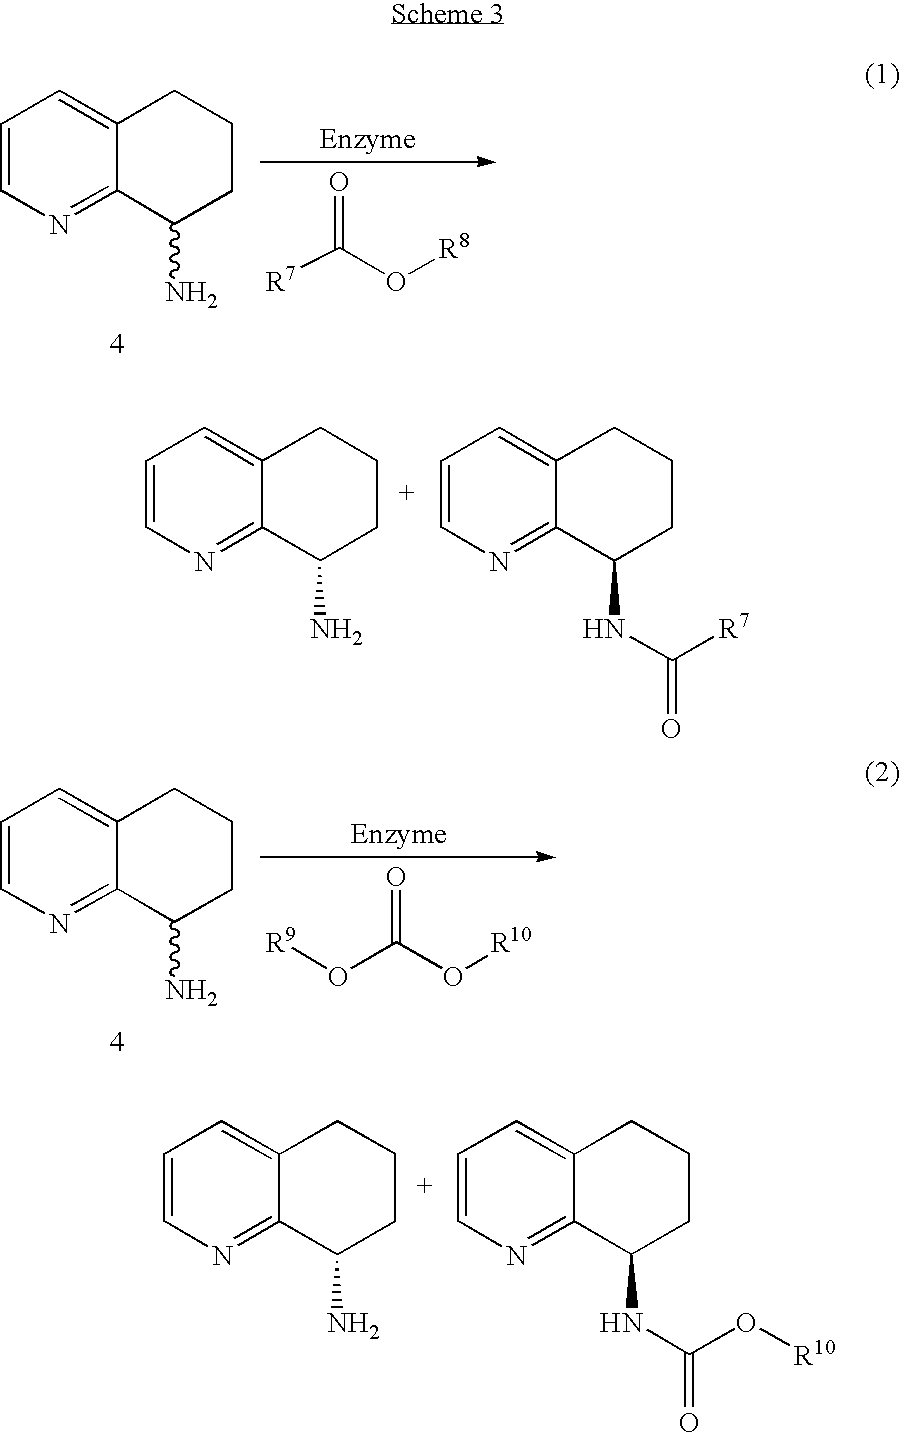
C1=CN=C2C(=C1)CCCC2N.[R7]C(=O)O[R8].C1=CN=C2C(=C1)CCCC2N.C1=CN=C2C(=C1)CCCC2NC([R7])=O.C1=CN=C2C(=C1)CCCC2N.O(C(=O)O[R10])[R9].C1=CN=C2C(=C1)CCCC2N.C1=CN=C2C(=C1)CCCC2NC(O[R10])=O
